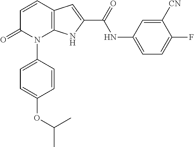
C12=C(C=CC(=O)N1C1=CC=C(OC(C)C)C=C1)C=C(C(NC1=CC=C(F)C([CN])=C1)=O)N2
